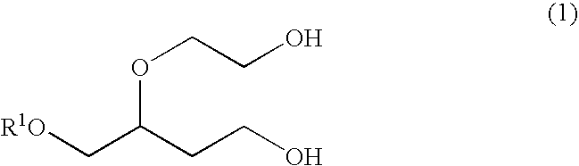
[R1O]CC(CCO)OCCO
